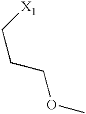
C(CCOC)[X1]
